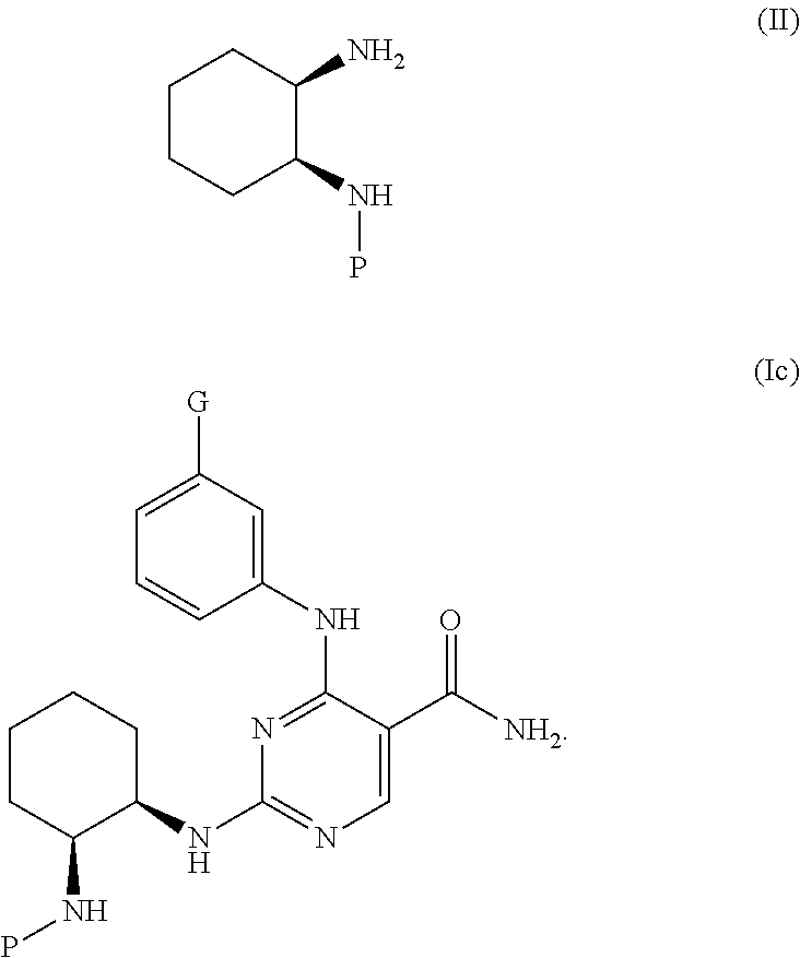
C1CCC(NP)C(N)C1.C1CC(NP)C(NC2=NC=C(C([NH2])=O)C(NC3=CC([G])=CC=C3)=N2)CC1
